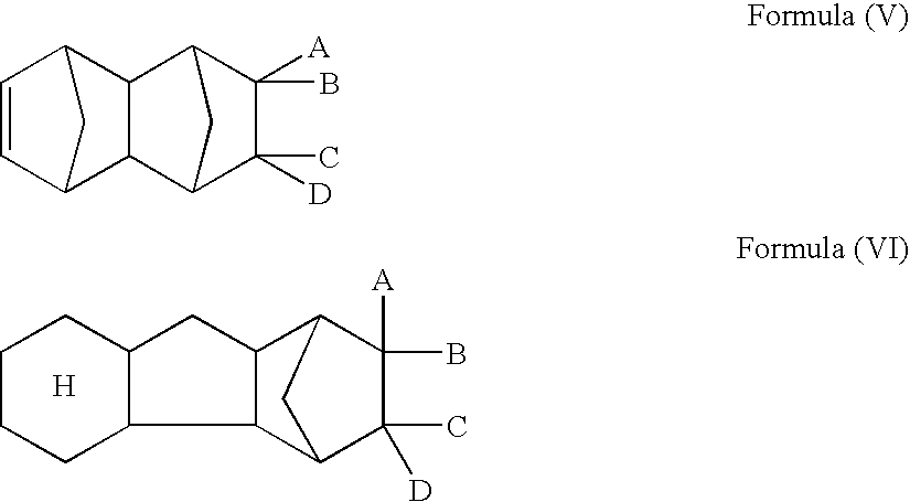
C1CCC2C(C1)CC1C2C2C(C)([D])C([A])(B)C1C2.[H].C1=CC2C3C(C1C2)C1C(B)([A])C(C)([D])C3C1
